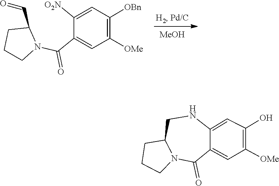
C1(C(N2C(C=O)CCC2)=O)=CC([OMe])=C([OBn])C=C1[O2N].[MeOH].C12=CC([OMe])=C(O)C=C1NCC1N(C2=O)CCC1
